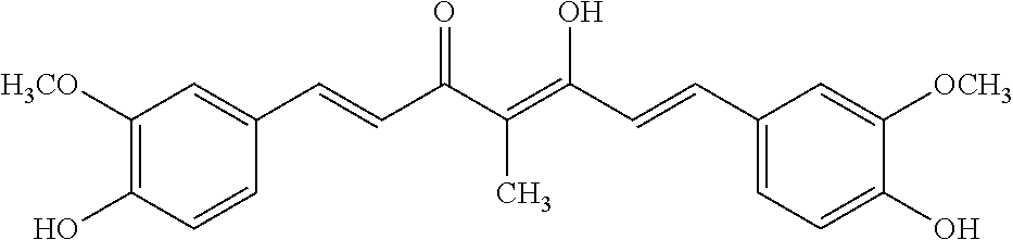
C(=C(C(=O)C=CC1=CC([H3CO])=C(O)C=C1)C)(C=CC1=CC=C(O)C([OCH3])=C1)O
